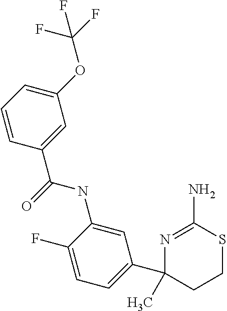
C1=C(NC(C2=CC(OC(F)(F)F)=CC=C2)=O)C(F)=CC=C1C1(C)CCSC(N)=N1
